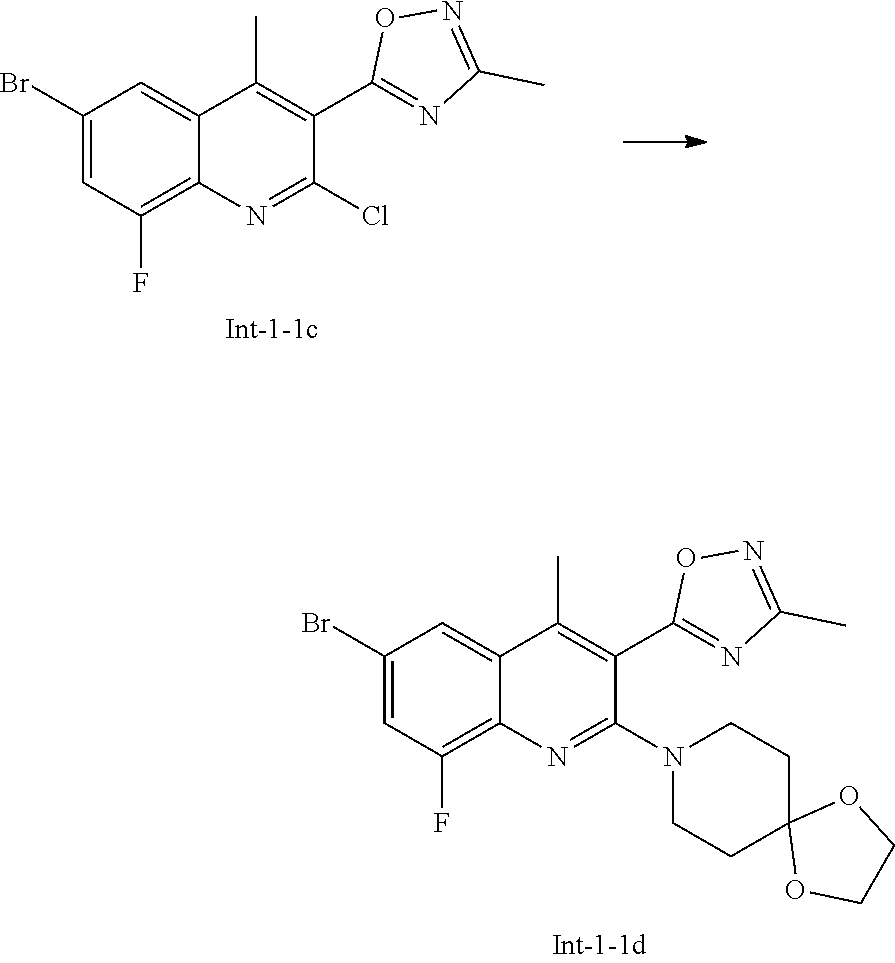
C12=CC(Br)=CC(F)=C1N=C(Cl)C(C1=NC(C)=NO1)=C2C.C12=CC(Br)=CC(F)=C1N=C(N1CCC3(CC1)OCCO3)C(C1=NC(C)=NO1)=C2C
